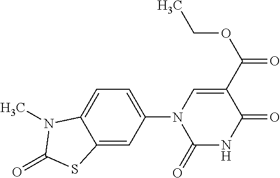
C12=CC(N3C(=O)NC(=O)C(C(OCC)=O)=C3)=CC=C1N(C)C(=O)S2
